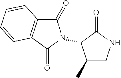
C1(=O)C2=C(C(=O)N1C1C(C)CNC1=O)C=CC=C2
